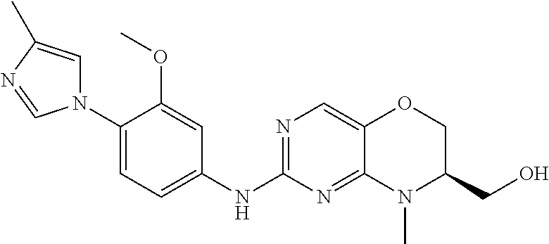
N1(C2=CC=C(NC3=NC=C4C(=N3)N(C)C(CO)CO4)C=C2OC)C=C(C)N=C1
